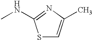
S1C=C(C)N=C1NC
